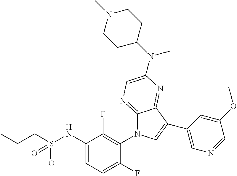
C12=NC=C(N(C3CCN(C)CC3)C)N=C1C(C1=CN=CC(OC)=C1)=CN2C1=C(F)C(NS(CCC)(=O)=O)=CC=C1F
